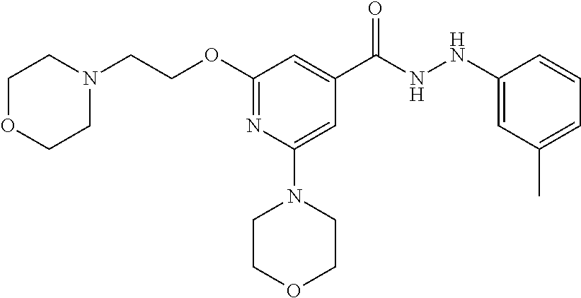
C(C1=CC(OCCN2CCOCC2)=NC(N2CCOCC2)=C1)(NNC1=CC(C)=CC=C1)=O
